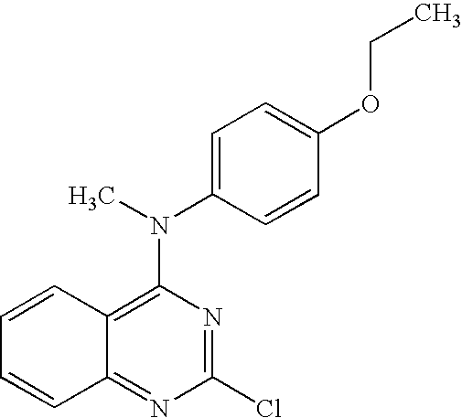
C12=NC(Cl)=NC(N(C3=CC=C(OCC)C=C3)C)=C1C=CC=C2
